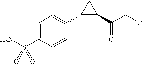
C1=C(S(N)(=O)=O)C=CC(C2C(C(CCl)=O)C2)=C1
